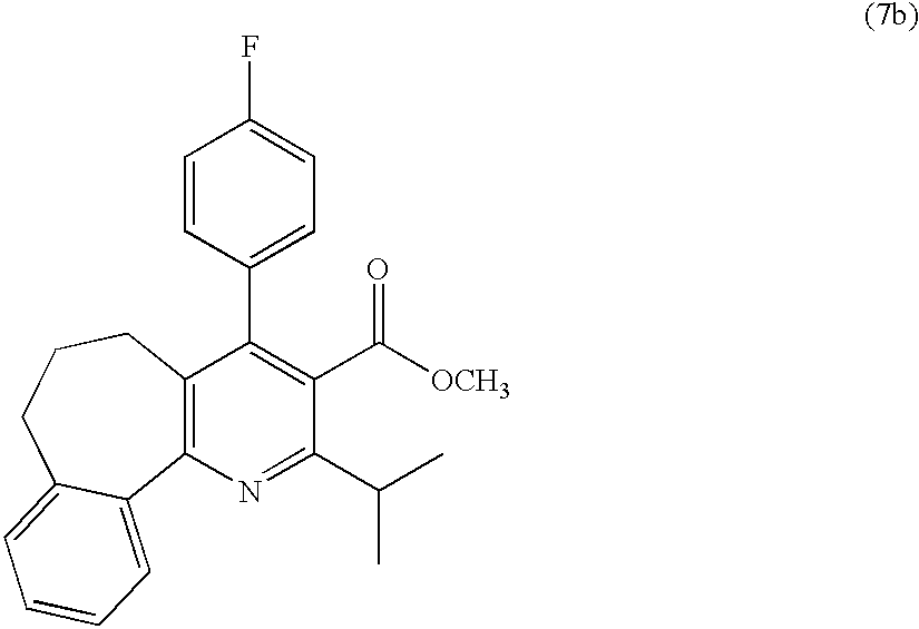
C12=C(CCCC3=CC=CC=C13)C(C1=CC=C(F)C=C1)=C(C([OCH3])=O)C(C(C)C)=N2
